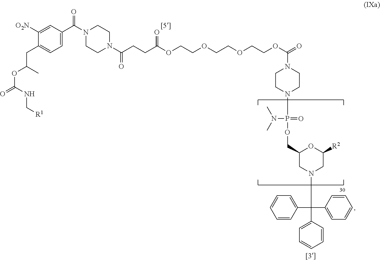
C1=C(C(N2CCN(C(CCC(OCCOCCOCCOC(=O)N3CCN(P(OCC4CN(C(C5=CC=CC=C5)(C5=CC=CC=C5)C5=CC=CC=C5)CC([R2])O4)(N(C)C)=O)CC3)=O)=O)CC2)=O)C=C([O2N])C(CC(OC(=O)NC[R1])C)=C1
